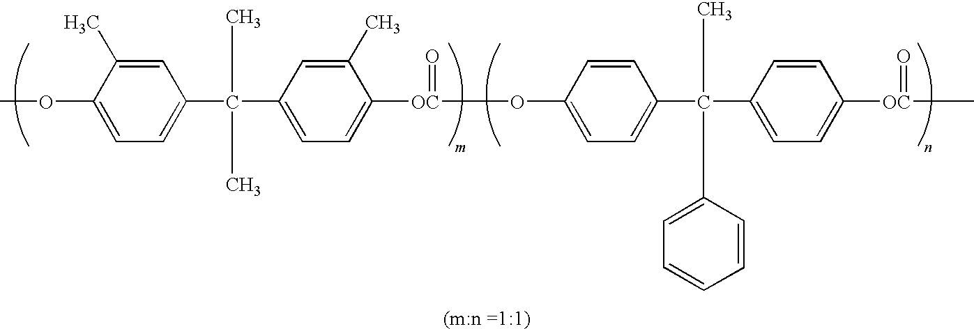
COC1=CC=C(C(C2=CC=C([OC](OC3=CC=C(C(C4=CC=C([OC](C)=O)C=C4)(C)C4=CC=CC=C4)C=C3)=O)C(C)=C2)(C)C)C=C1C
